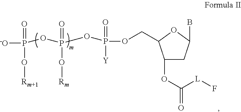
[-O]P(=O)(O[Rm+1])OP(OP(OCC1C(OC([L]F)=O)CC(B)O1)([Y])=O)(=O)O[Rm]
